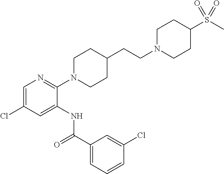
C1(N2CCC(CCN3CCC(S(C)(=O)=O)CC3)CC2)=NC=C(Cl)C=C1NC(C1=CC=CC(Cl)=C1)=O
